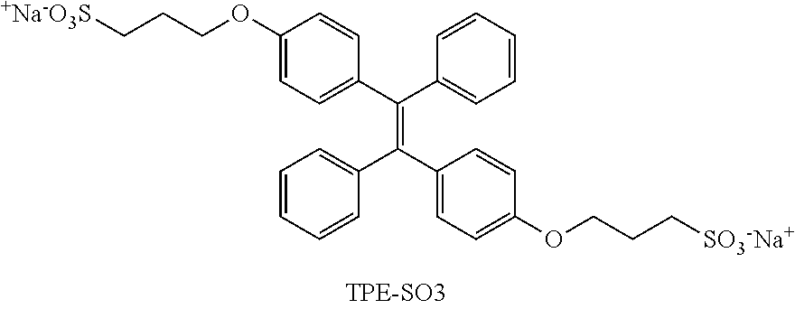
C1(OCCC[+Na-O3S])=CC=C(C(C2=CC=CC=C2)=C(C2=CC=C(OCCC[SO3-Na+])C=C2)C2=CC=CC=C2)C=C1
